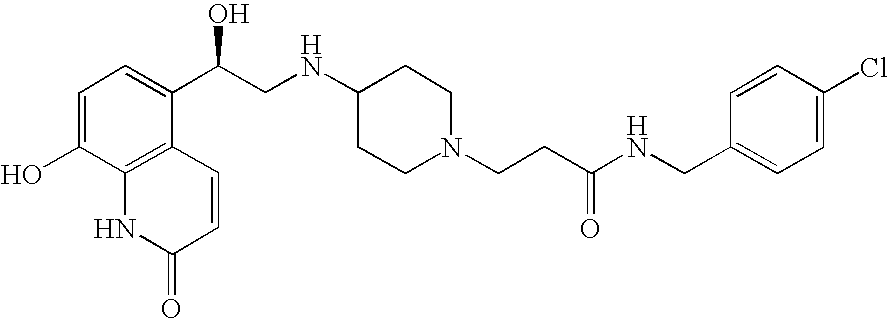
C1=C(O)C2=C(C(C(CNC3CCN(CCC(NCC4=CC=C(Cl)C=C4)=O)CC3)O)=C1)C=CC(=O)N2
